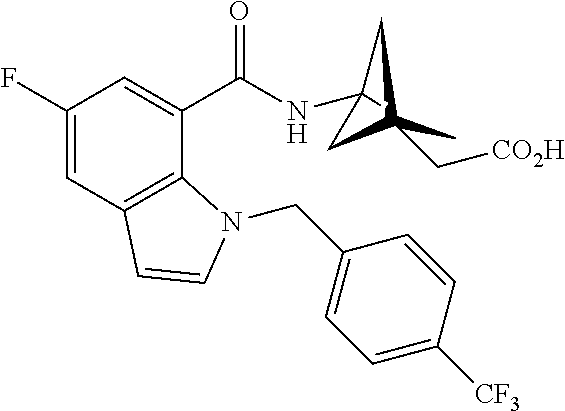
C1(F)=CC2=C(C(C(NC3(C)CC(C[CO2H])(C)C3)=O)=C1)N(CC1=CC=C([CF3])C=C1)C=C2
